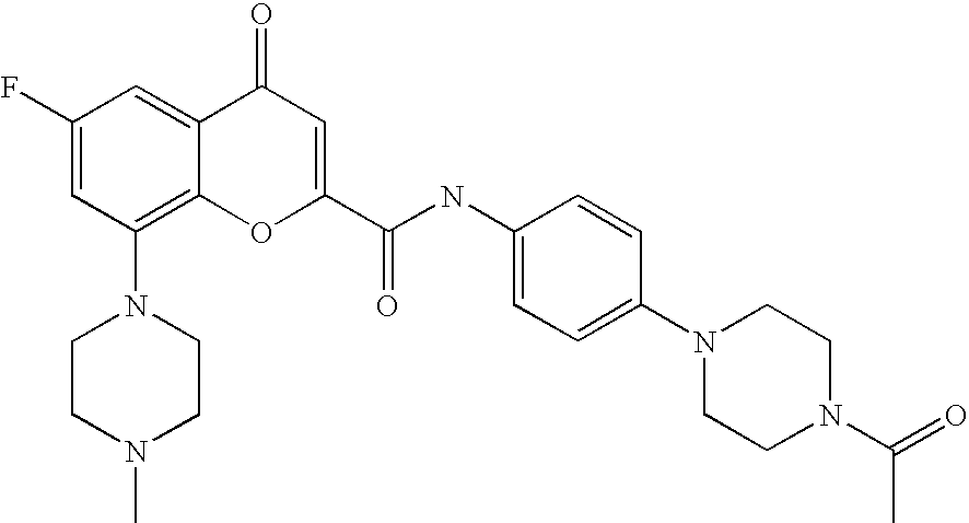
C1CN(C)CCN1C1=C2C(=CC(F)=C1)C(=O)C=C(C(NC1=CC=C(N3CCN(C(=O)C)CC3)C=C1)=O)O2
